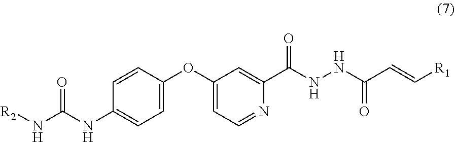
C1(OC2=CC=C(NC(N[R2])=O)C=C2)=CC=NC(C(NNC(C=C[R1])=O)=O)=C1
